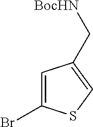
C1=C(Br)SC=C1C[BocHN]
